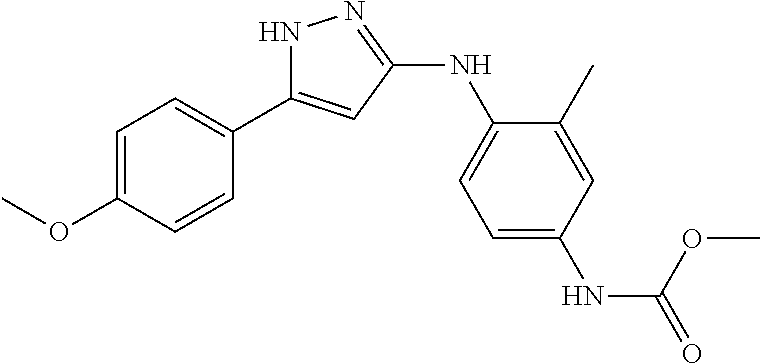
N1C(C2=CC=C(OC)C=C2)=CC(NC2=CC=C(NC(=O)OC)C=C2C)=N1
